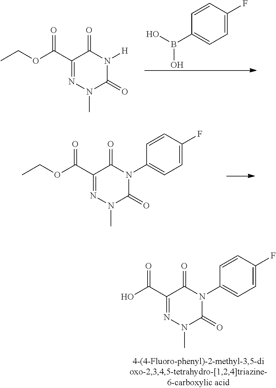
C1(C(O)=O)=NN(C)C(=O)N(C2=CC=C(F)C=C2)C1=O.C1=C(F)C=CC(B(O)O)=C1.C1(C(OCC)=O)=NN(C)C(=O)N([H])C1=O.C1(C(OCC)=O)=NN(C)C(=O)N(C2=CC=C(F)C=C2)C1=O
